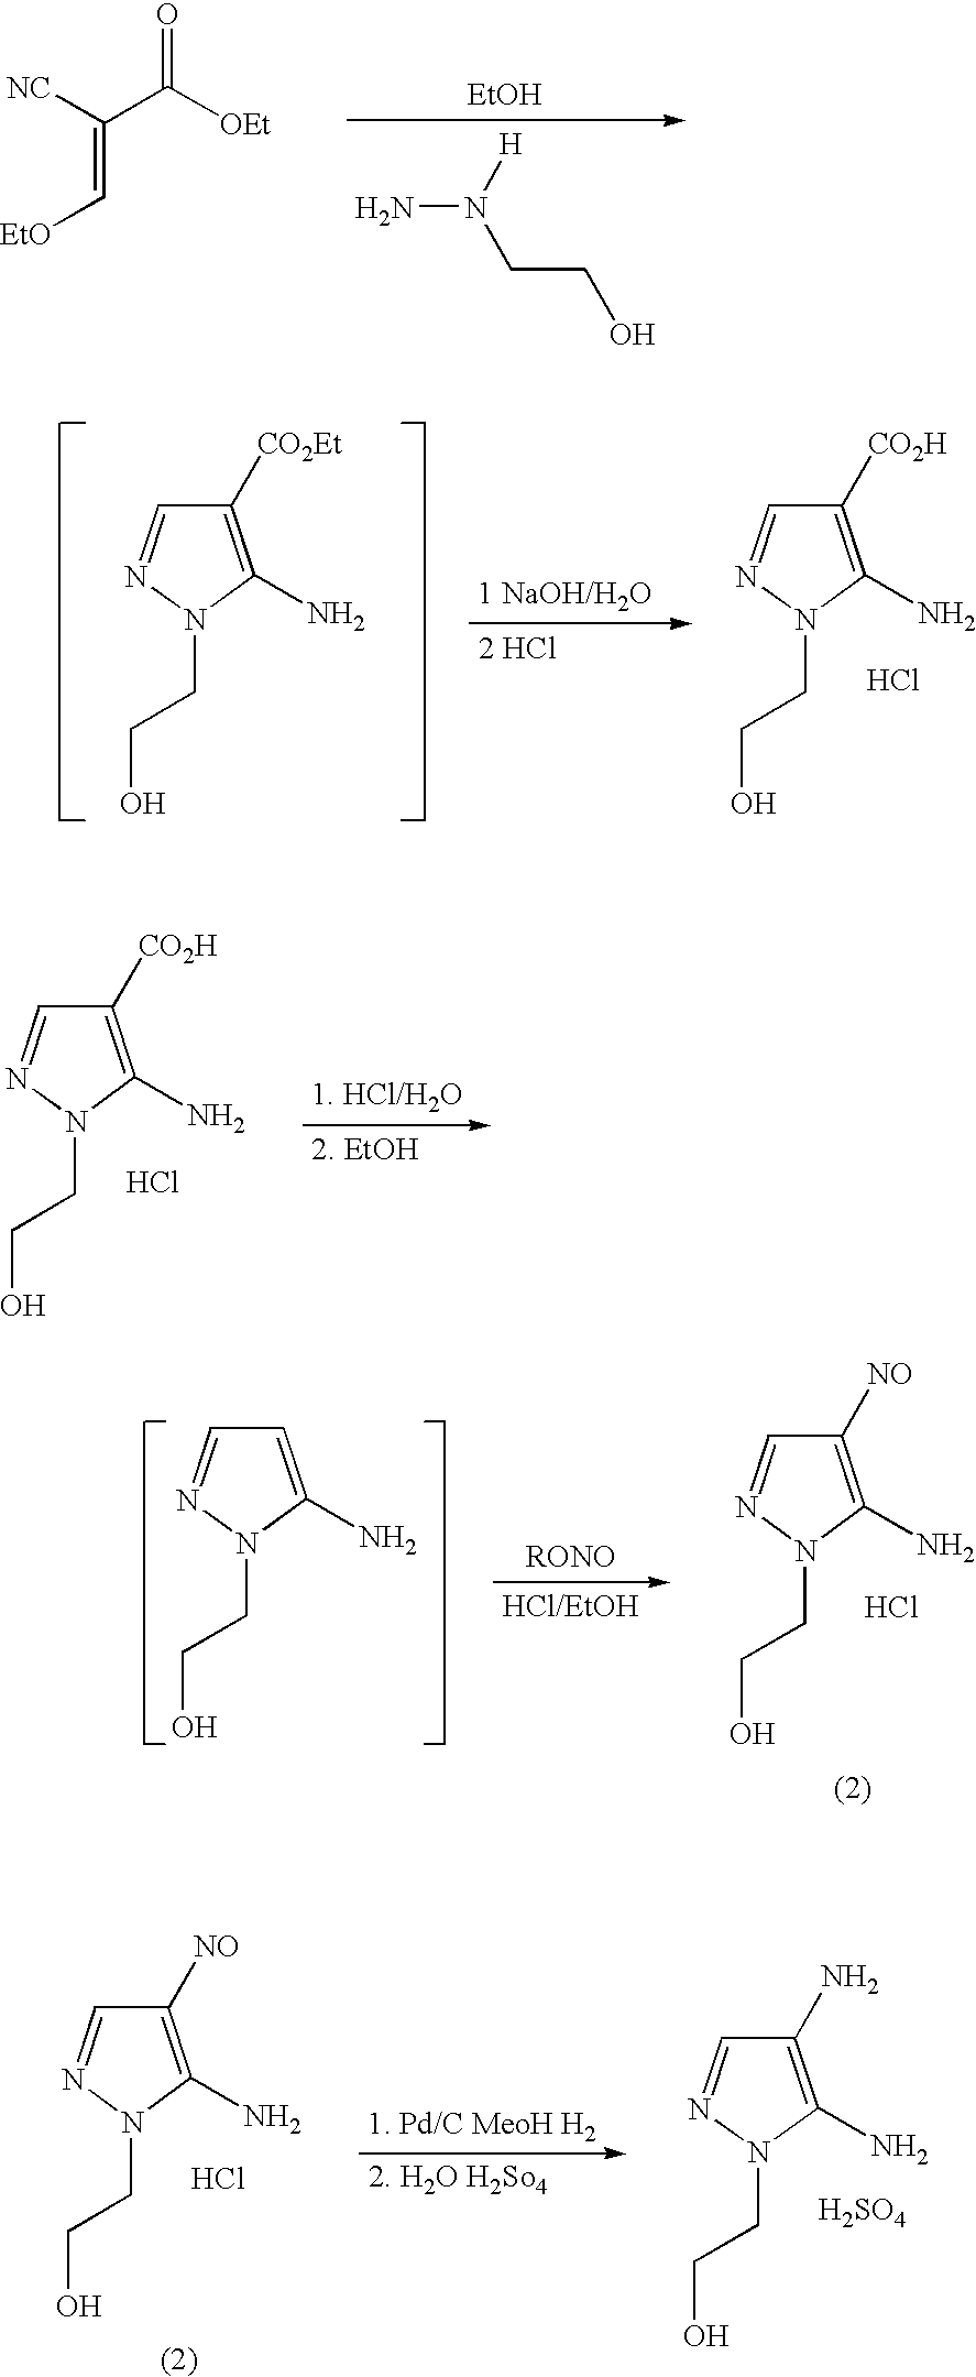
NN([H])CCO.[EtOH].[NC]C(C([OEt])=O)=C[EtO].C1=C(N)N(CCO)N=C1.C1([NO])=C(N)N(CCO)N=C1.Cl.C1(N)=C(N)N(CCO)N=C1.[H2SO4].C1([NO])=C(N)N(CCO)N=C1.Cl.C1([CO2H])=C(N)N(CCO)N=C1.Cl.C1([CO2Et])=C(N)N(CCO)N=C1.[2 HCl].C1([CO2H])=C(N)N(CCO)N=C1.Cl
